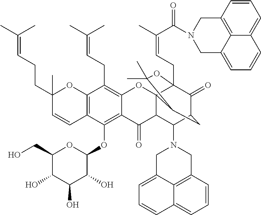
C1(O)C(CO)OC(OC2=C3C(=C(CC=C(C)C)C4=C2C=CC(C)(CCC=C(C)C)O4)OC24C(C3=O)C(N3CC5=CC=CC6=CC=CC(=C56)C3)C3C(=O)C2(CC=C(C)C(=O)N2CC5=C6C(=CC=C5)C=CC=C6C2)OC(C)(C)C4C3)C(O)C1O
